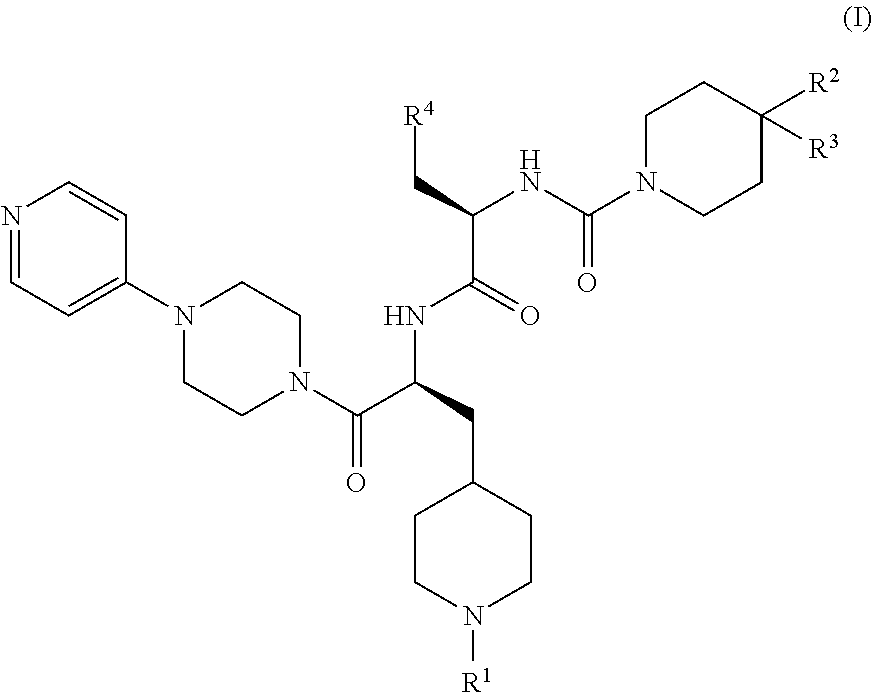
N1=CC=C(N2CCN(C(C(CC3CCN([R1])CC3)NC(C(NC(N3CCC([R2])([R3])CC3)=O)C[R4])=O)=O)CC2)C=C1
